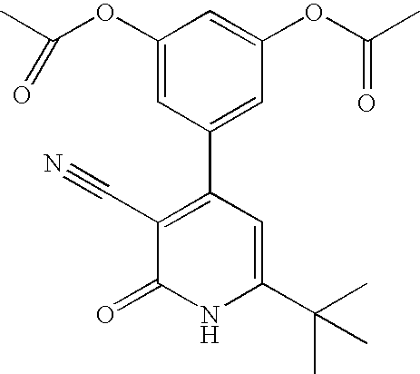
C1(OC(C)=O)=CC(C2=C(C#N)C(=O)NC(C(C)(C)C)=C2)=CC(OC(=O)C)=C1
